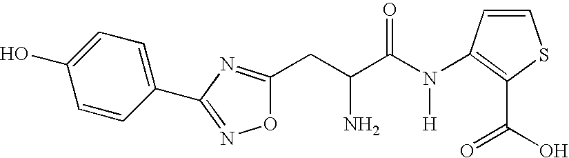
C(C(C(N([H])C1=C(C(=O)O)SC=C1)=O)N)C1=NC(C2=CC=C(O)C=C2)=NO1
